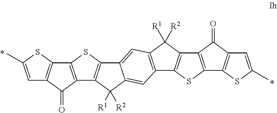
C1=C(C)SC2=C1C(=O)C1=C2SC2=C1C([R1])([R2])C1=CC3=C(C=C21)C([R1])([R2])C1=C3SC2=C1C(=O)C1=C2SC(C)=C1
